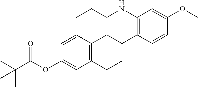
C12=C(C=CC(OC(C(C)(C)C)=O)=C1)CC(C1=C(NCCC)C=C(OC)C=C1)CC2
